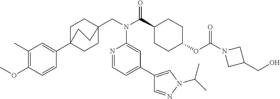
C1(C)=C(OC)C=CC(C23CCC(CN(C(C4CCC(OC(N5CC(CO)C5)=O)CC4)=O)C4=CC(C5=CN(C(C)C)N=C5)=CC=N4)(CC2)CC3)=C1
